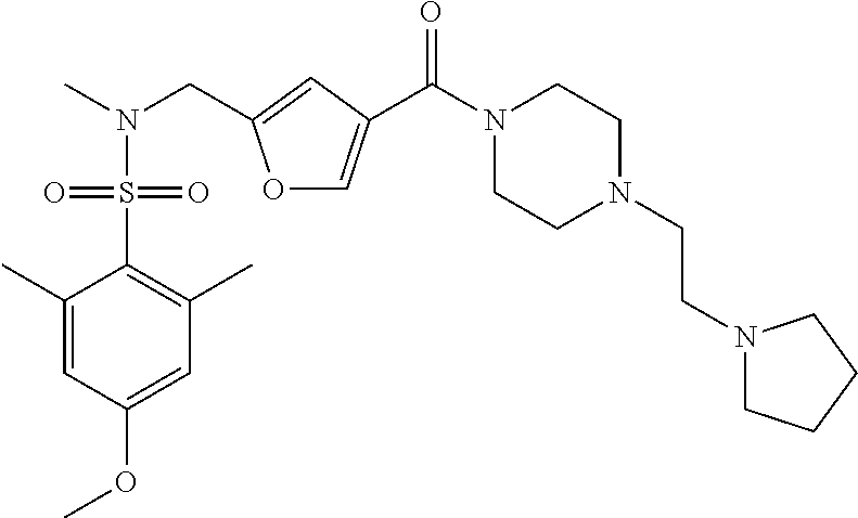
O1C=C(C(N2CCN(CCN3CCCC3)CC2)=O)C=C1CN(C)S(C1=C(C)C=C(OC)C=C1C)(=O)=O
